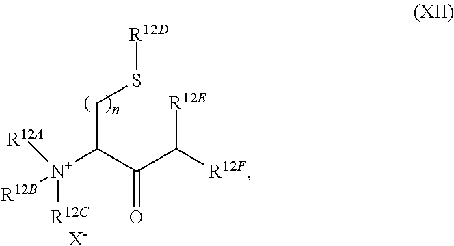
[R12C][N+]([R12A])(C(C(C([R12F])[R12E])=O)CS[R12D])[R12B].[X-]
